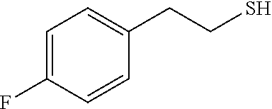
C1(F)=CC=C(CCS)C=C1
